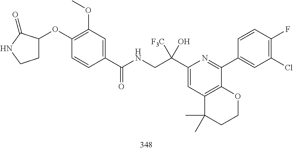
C1(C(CNC(=O)C2=CC(OC)=C(OC3CCNC3=O)C=C2)([F3C])O)=CC2=C(C(C3=CC(Cl)=C(F)C=C3)=N1)OCCC2(C)C
